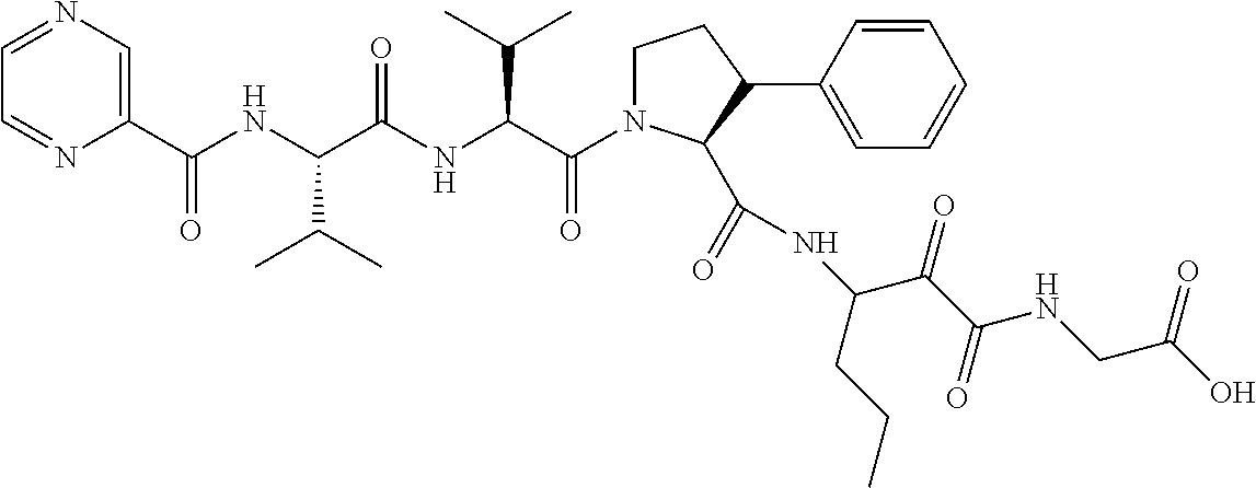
C1(C(NC(C(NC(C(=O)N2CCC(C3=CC=CC=C3)C2C(NC(CCC)C(=O)C(NCC(=O)O)=O)=O)C(C)C)=O)C(C)C)=O)=CN=CC=N1
